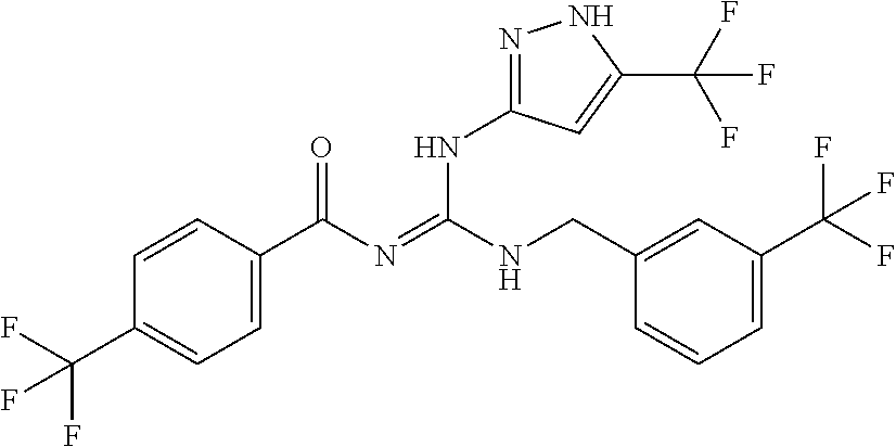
C1=CC(C(N=C(NCC2=CC(C(F)(F)F)=CC=C2)NC2=NNC(C(F)(F)F)=C2)=O)=CC=C1C(F)(F)F
